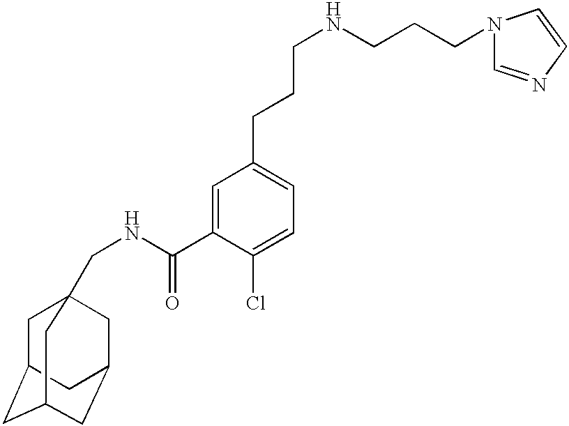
C1C2CC3CC(CC1(CNC(C1=CC(CCCNCCCN4C=NC=C4)=CC=C1Cl)=O)C3)C2
